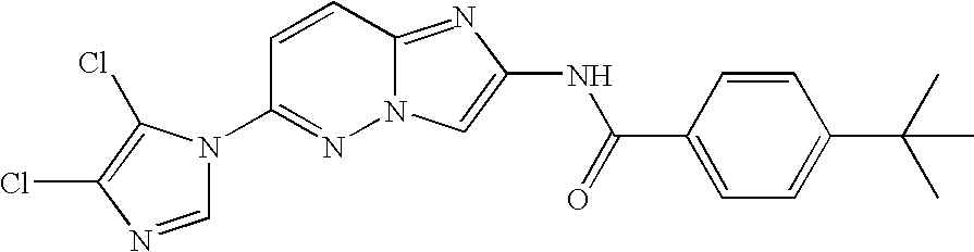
C1=CC(C(=O)NC2=CN3N=C(N4C=NC(Cl)=C4Cl)C=CC3=N2)=CC=C1C(C)(C)C
